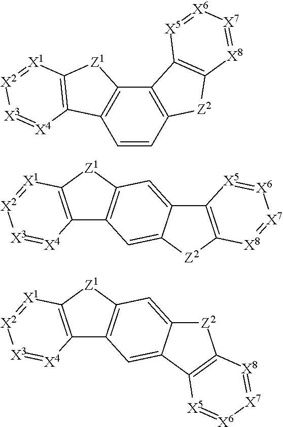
C12=C(C3=C(C=C1)C1=C([Z1]3)[X1]=[X2][X3]=[X4]1)C1=C([Z2]2)[X8]=[X7][X6]=[X5]1.C12=C([Z1]C3=C1C=C1C(=C3)C3=C([Z2]1)[X8]=[X7][X6]=[X5]3)[X1]=[X2][X3]=[X4]2.C12=C([Z1]C3=C1C=C1C(=C3)[Z2]C3=C1[X5]=[X6][X7]=[X8]3)[X1]=[X2][X3]=[X4]2
